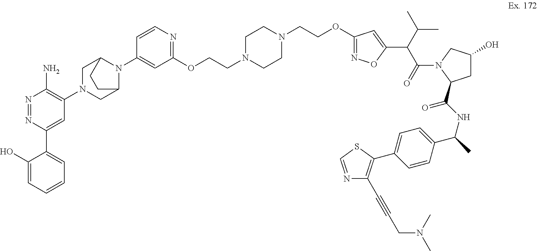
N1=NC(C2=CC=CC=C2O)=CC(N2CC3N(C4=CC(OCCN5CCN(CCOC6=NOC(C(C(N7C(C(NC(C)C8=CC=C(C9=C(C#CCN(C)C)N=CS9)C=C8)=O)CC(O)C7)=O)C(C)C)=C6)CC5)=NC=C4)C(C2)CC3)=C1N
